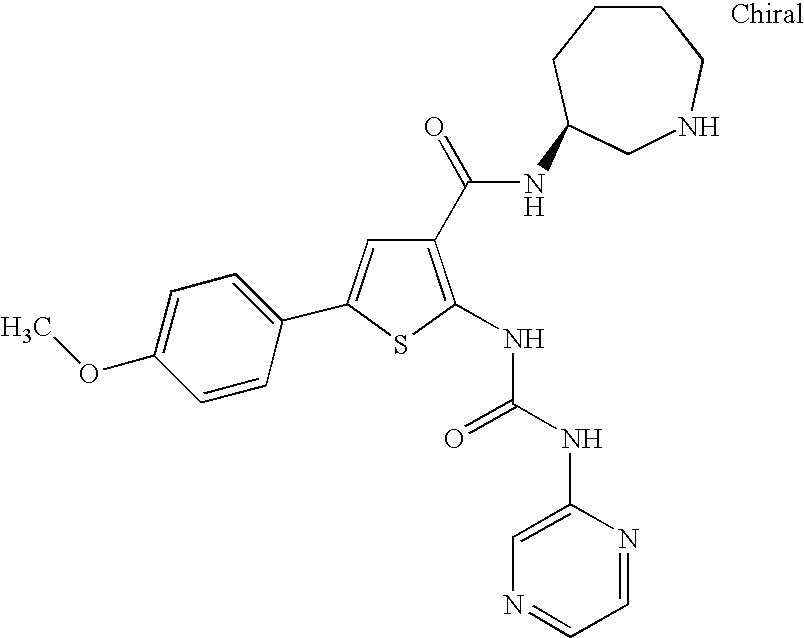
C1(C(=O)NC2CCCCNC2)=C(NC(NC2=CN=CC=N2)=O)SC(C2=CC=C(OC)C=C2)=C1
